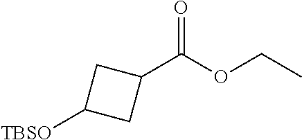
[TBSO]C1CC(C(OCC)=O)C1
